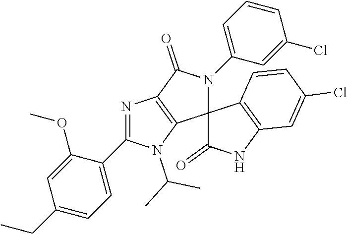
N1=C(C2=CC=C(CC)C=C2OC)N(C(C)C)C2=C1C(=O)N(C1=CC=CC(Cl)=C1)C21C(=O)NC2=C1C=CC(Cl)=C2
